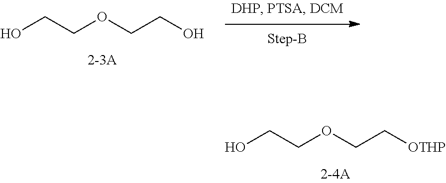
OCCOCC[OTHP].OCCOCCO
